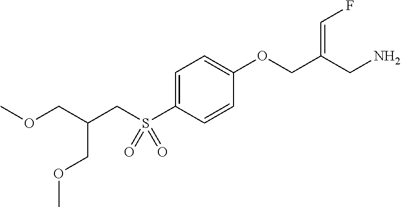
C1=C(S(CC(COC)COC)(=O)=O)C=CC(OCC(CN)=CF)=C1
